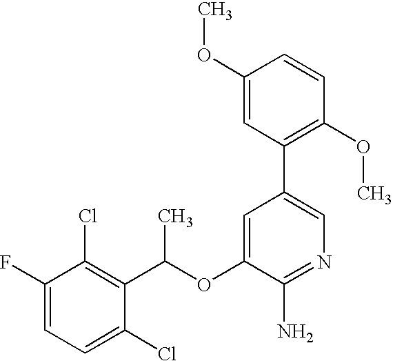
FC1=CC=C(Cl)C(C(OC2=CC(C3=C(OC)C=CC(OC)=C3)=CN=C2N)C)=C1Cl
